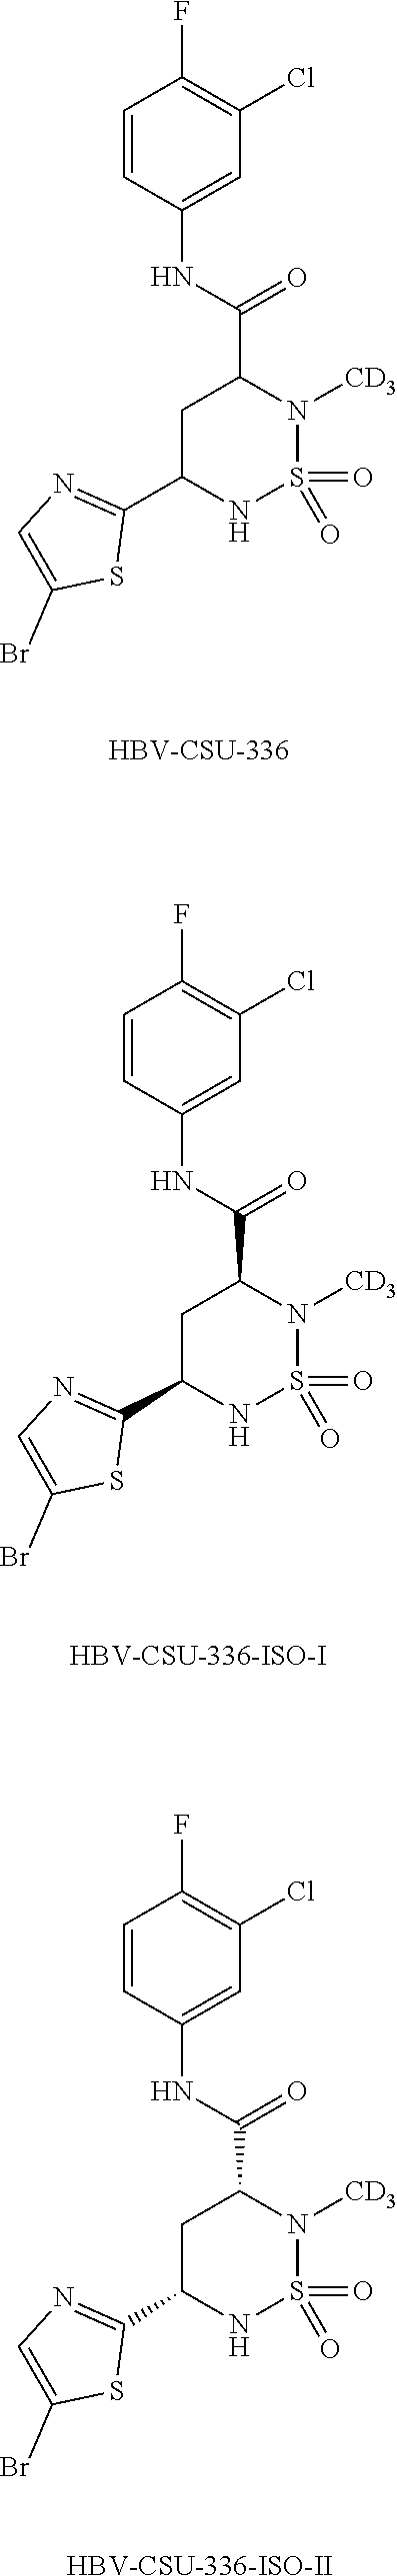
N(C(=O)C1CC(C2=NC=C(Br)S2)NS(=O)(=O)N1[CD3])C1=CC(Cl)=C(F)C=C1.[HBV-CSU-336].N(C(=O)C1CC(C2=NC=C(Br)S2)NS(=O)(=O)N1[CD3])C1=CC(Cl)=C(F)C=C1.[HBV-CSU-336-ISO-I].N(C(=O)C1CC(C2=NC=C(Br)S2)NS(=O)(=O)N1[CD3])C1=CC(Cl)=C(F)C=C1.[HBV-CSU-336-ISO-II]
